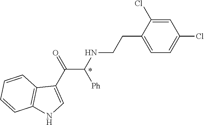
C1=C(Cl)C(CCNC(C(C2=CNC3=C2C=CC=C3)=O)[Ph])=CC=C1Cl
